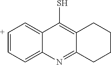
[C+]1=CC=C2C(=C1)C(S)=C1C(=N2)CCCC1
